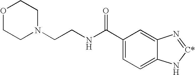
C1(C(NCCN2CCOCC2)=O)=CC=C2C(=C1)N=[C*]N2
